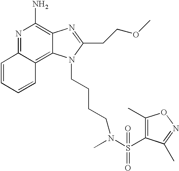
N1=C2C(=C3C(=C1N)N=C(CCOC)N3CCCCN(S(C1=C(C)ON=C1C)(=O)=O)C)C=CC=C2
